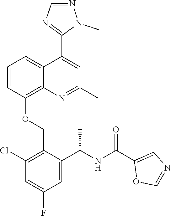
C1=CC(OCC2=C(Cl)C=C(F)C=C2C(NC(C2=CN=CO2)=O)C)=C2C(=C1)C(C1=NC=NN1C)=CC(C)=N2
